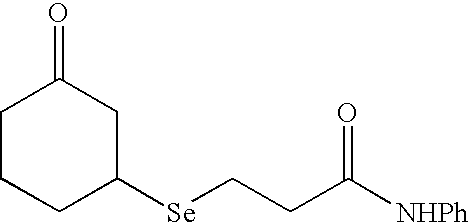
C(CC[Se]C1CC(=O)CCC1)([NHPh])=O
